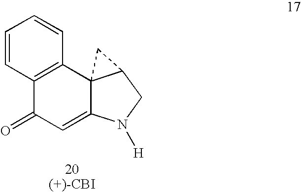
C1=CC=CC2=C1C(=O)C=C1C23C(CN1[H])C3
